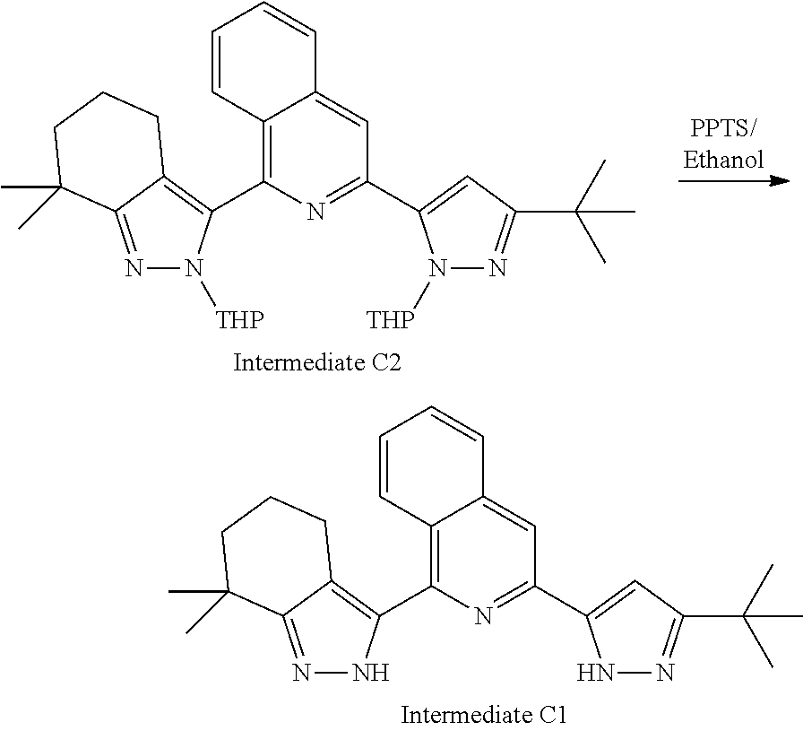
C12=C(C3=C4C(=NN3[THP])C(C)(C)CCC4)N=C(C3=CC(C(C)(C)C)=NN3[THP])C=C1C=CC=C2.C12=C(C3=C4C(=NN3)C(C)(C)CCC4)N=C(C3=CC(C(C)(C)C)=NN3)C=C1C=CC=C2
